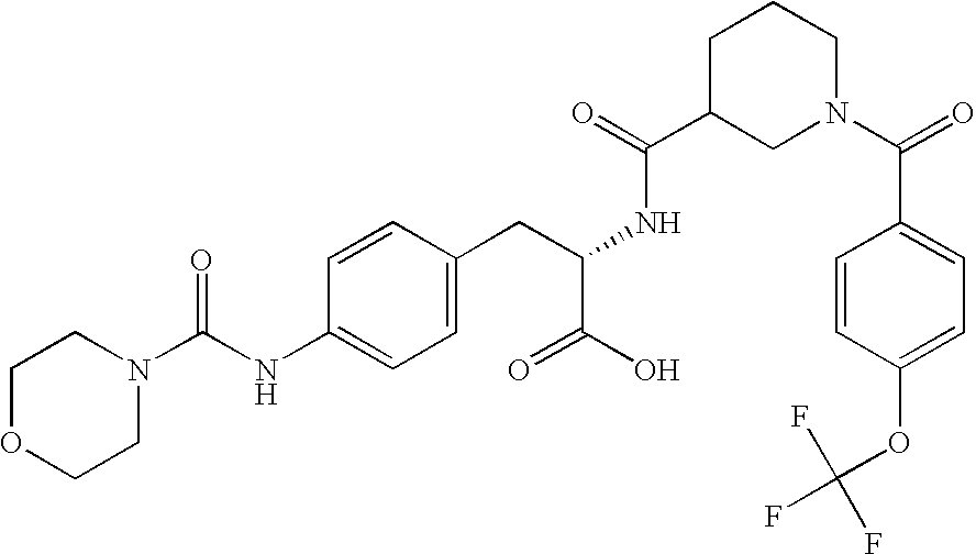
C1OCCN(C(NC2=CC=C(CC(NC(C3CN(C(=O)C4=CC=C(OC(F)(F)F)C=C4)CCC3)=O)C(O)=O)C=C2)=O)C1
